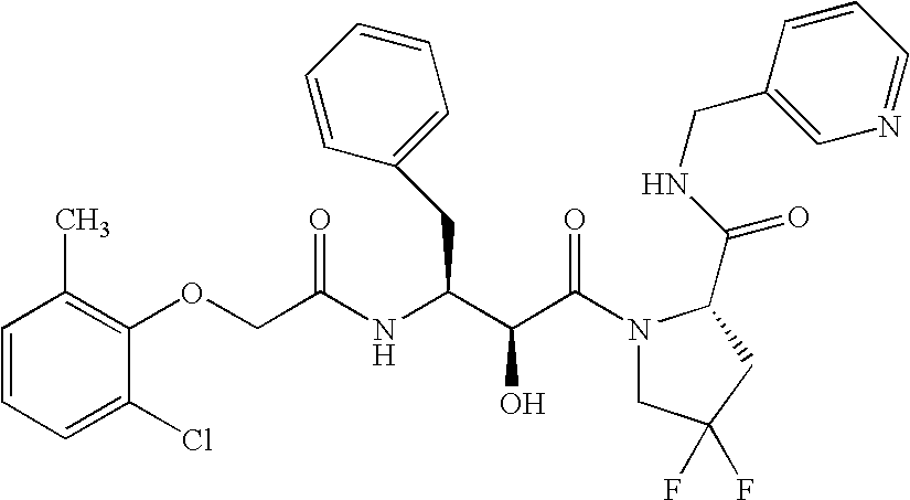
C1=CC(C)=C(OCC(NC(C(C(N2CC(F)(F)CC2C(NCC2=CN=CC=C2)=O)=O)O)CC2=CC=CC=C2)=O)C(Cl)=C1
